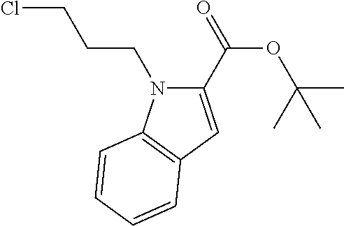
C1(C(=O)OC(C)(C)C)=CC2=C(N1CCCCl)C=CC=C2
